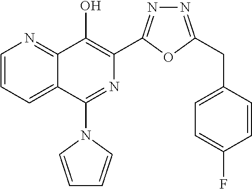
C1=CC=C2C(=N1)C(O)=C(C1=NN=C(CC3=CC=C(F)C=C3)O1)N=C2N1C=CC=C1
